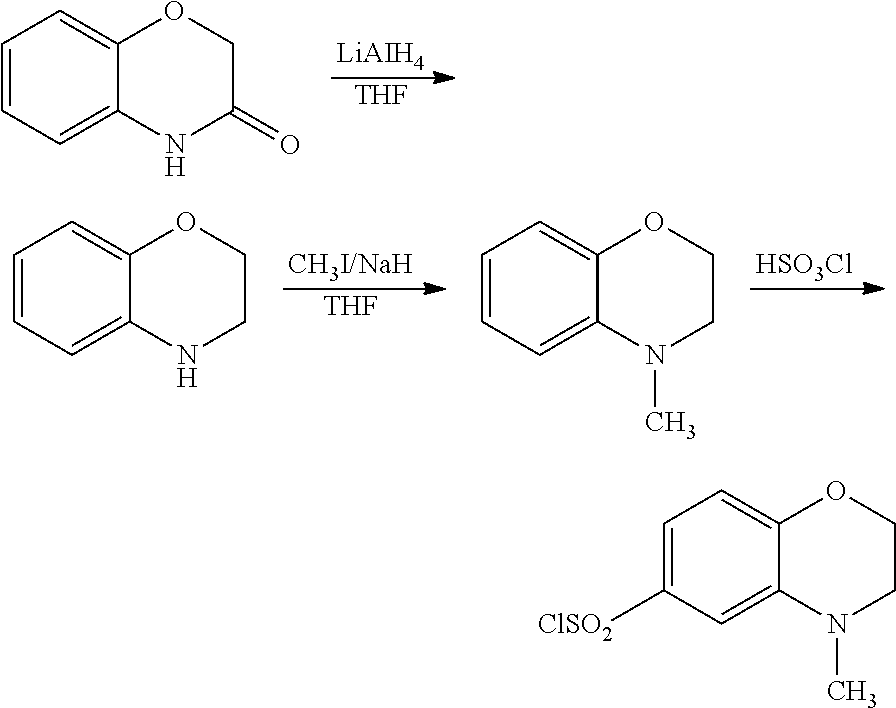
[LiAIH4].[THF].C1=CC=C2C(=C1)OCC(=O)N2.[CH3I/NaH].[THF].[HSO3Cl].C1=CC=C2C(=C1)OCCN2.C1=CC=C2C(=C1)OCCN2C.C1=C([ClSO2])C=C2C(=C1)OCCN2C
